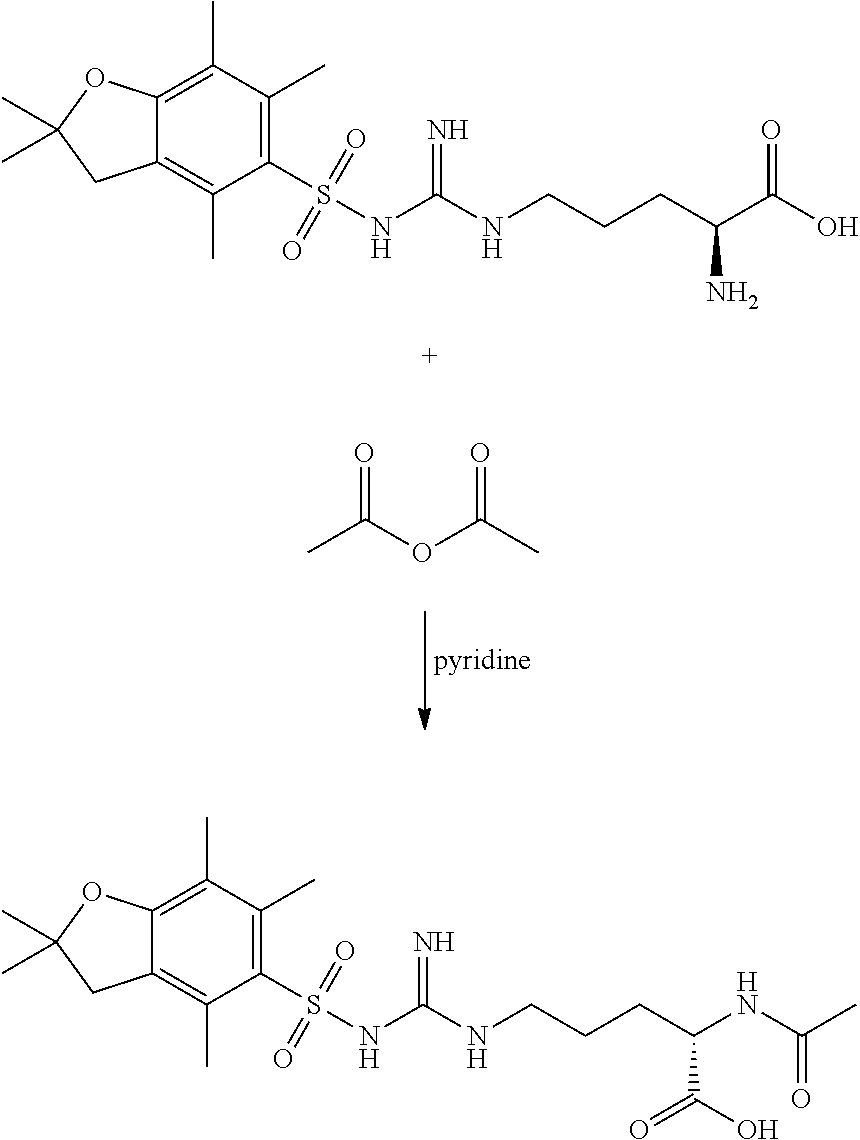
C1(C)=C2C(=C(C)C(S(NC(NCCCC(C(O)=O)N)=N)(=O)=O)=C1C)CC(C)(C)O2.[pyridine].CC(OC(C)=O)=O.C1(C)=C2C(=C(C)C(S(NC(NCCCC(NC(C)=O)C(=O)O)=N)(=O)=O)=C1C)CC(C)(C)O2
